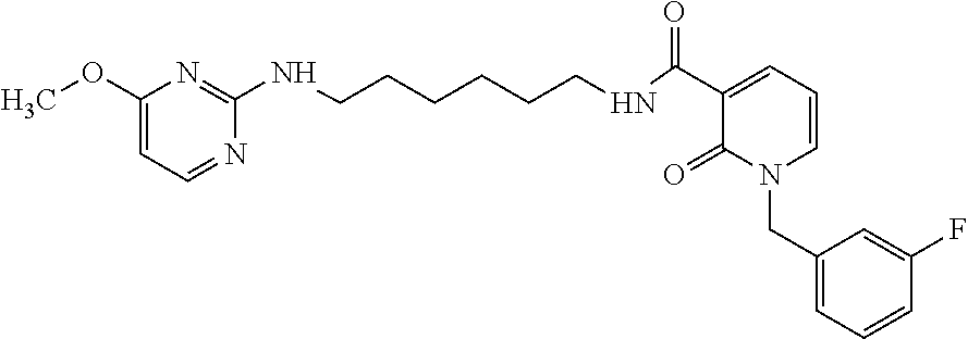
C1(OC)=CC=NC(NCCCCCCNC(C2=CC=CN(CC3=CC=CC(F)=C3)C2=O)=O)=N1
